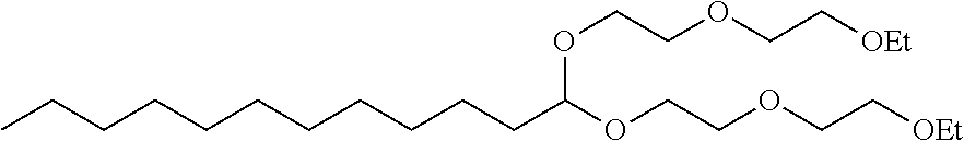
C(C(OCCOCC[OEt])OCCOCC[OEt])CCCCCCCCCC
